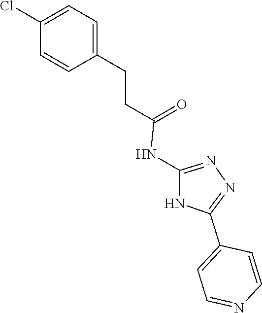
N1=C(NC(CCC2=CC=C(Cl)C=C2)=O)NC(C2=CC=NC=C2)=N1
